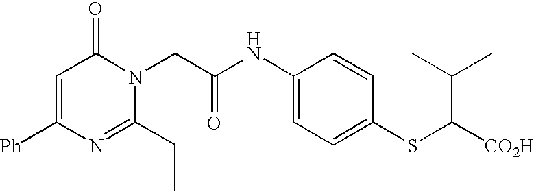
C1=C([Ph])N=C(CC)N(CC(NC2=CC=C(SC([CO2H])C(C)C)C=C2)=O)C1=O
